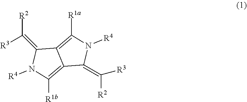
C12=C([R1a])N([R4])C(=C([R3])[R2])C1=C([R1b])N([R4])C2=C([R2])[R3]
